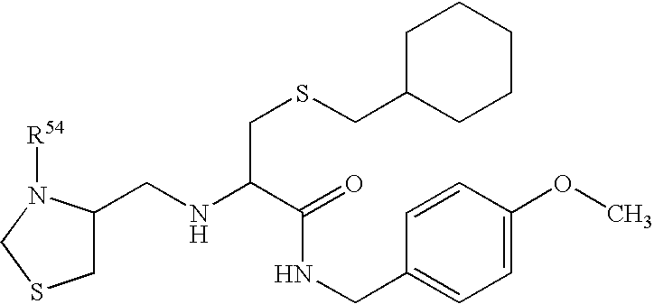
C1C(CNC(C(NCC2=CC=C(OC)C=C2)=O)CSCC2CCCCC2)N([R54])CS1
